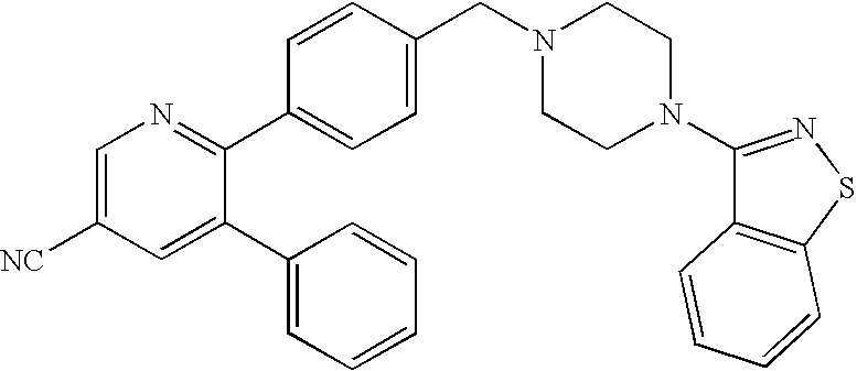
C1=C([NC])C=C(C2=CC=CC=C2)C(C2=CC=C(CN3CCN(C4=NSC5=C4C=CC=C5)CC3)C=C2)=N1
